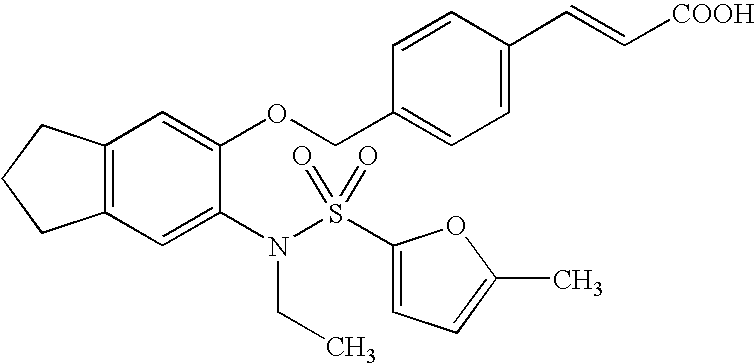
C12=C(C=C(N(CC)S(C3=CC=C(C)O3)(=O)=O)C(OCC3=CC=C(C=C[COOH])C=C3)=C1)CCC2
